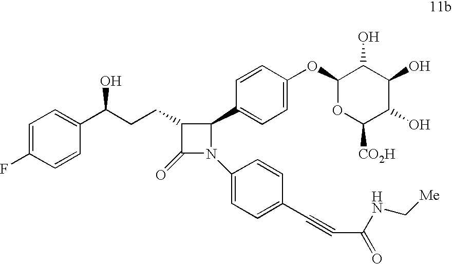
C1(OC2=CC=C(C3C(CCC(O)C4=CC=C(F)C=C4)C(=O)N3C3=CC=C(C#CC(=O)NC[Me])C=C3)C=C2)OC([CO2H])C(O)C(O)C1O
